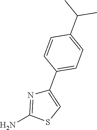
NC1=NC(C2=CC=C(C(C)C)C=C2)=CS1
